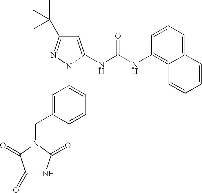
C12=CC=CC(NC(NC3=CC(C(C)(C)C)=NN3C3=CC=CC(CN4C(=O)NC(=O)C4=O)=C3)=O)=C1C=CC=C2
